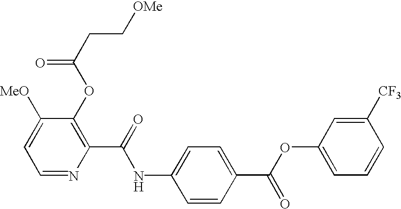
N(C1=CC=C(C(OC2=CC=CC([CF3])=C2)=O)C=C1)C(C1=C(OC(CC[OMe])=O)C([MeO])=CC=N1)=O
